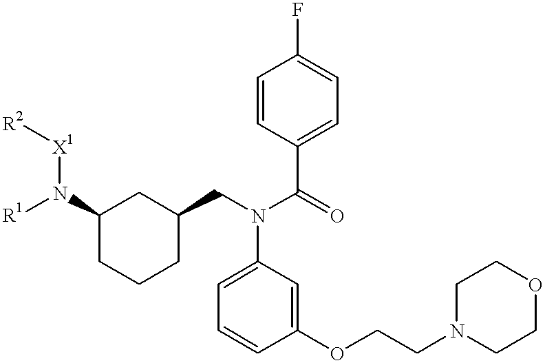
C1=CC(C(N(C2=CC=CC(OCCN3CCOCC3)=C2)CC2CCCC(N([X1][R2])[R1])C2)=O)=CC=C1F
